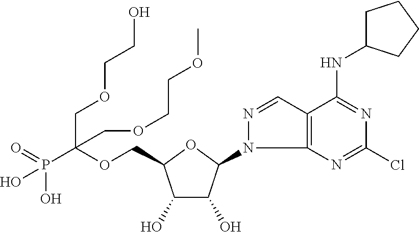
C(OCC1C(O)C(O)C(N2C3=C(C=N2)C(NC2CCCC2)=NC(Cl)=N3)O1)(P(O)(O)=O)(COCCO)COCCOC
